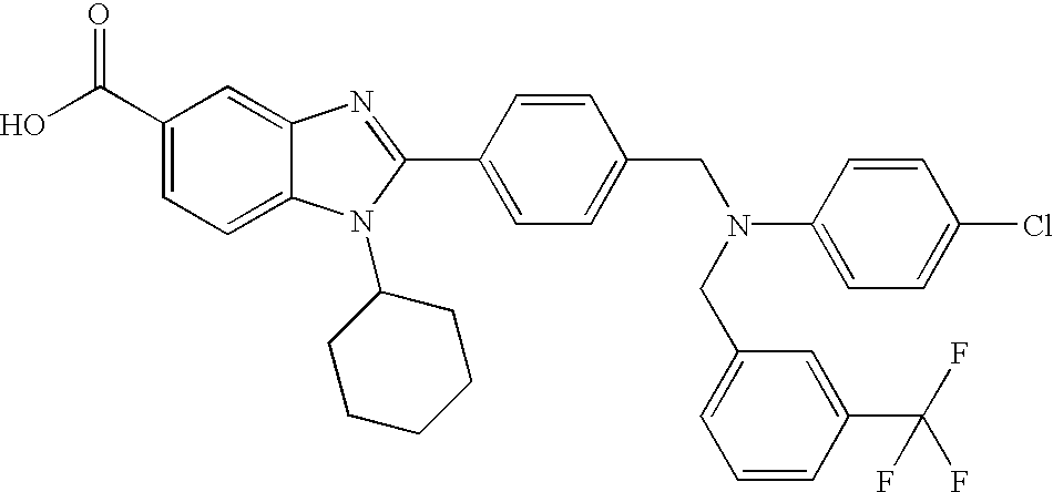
OC(C1=CC=C2C(=C1)N=C(C1=CC=C(CN(CC3=CC=CC(C(F)(F)F)=C3)C3=CC=C(Cl)C=C3)C=C1)N2C1CCCCC1)=O
